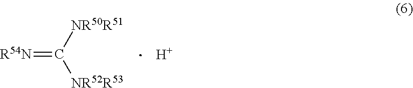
C(=[R54N])([NR50R51])[NR52R53].[H]
